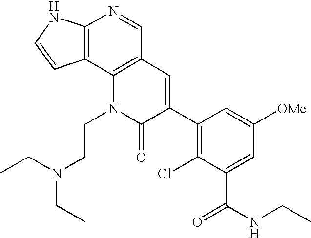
C12=C(C3=C(C=N1)C=C(C1=C(Cl)C(C(NCC)=O)=CC([OMe])=C1)C(=O)N3CCN(CC)CC)C=CN2
